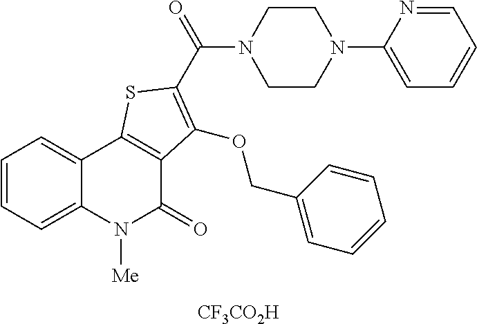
C1=CC=C2C(=C1)C1=C(C(=O)N2[Me])C(OCC2=CC=CC=C2)=C(C(N2CCN(C3=CC=CC=N3)CC2)=O)S1.[CF3CO2H]
